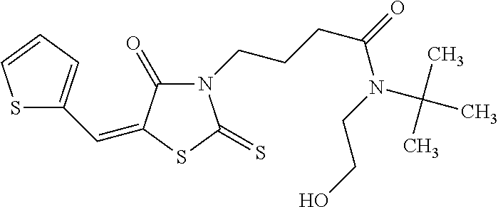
S1C(C=C2C(=O)N(CCCC(N(C(C)(C)C)CCO)=O)C(=S)S2)=CC=C1
